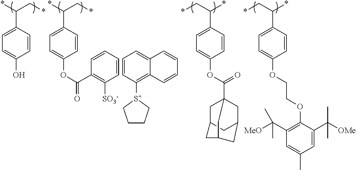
C1=C(C(*)C*)C=CC(O)=C1.C1=C(C(*)C*)C=CC(OC(=O)C2=C([SO3-])C=CC=C2)=C1.C1CC[S+](C2=C3C(=CC=C2)C=CC=C3)C1.C1=C(C(C*)*)C=CC(OC(=O)C23CC4CC(C2)CC(C4)C3)=C1.C1=C(C(C*)*)C=CC(OCCOC2=C(C(C)(C)[MeO])C=C(C)C=C2C(C)([OMe])C)=C1
